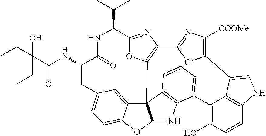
C(=O)(NC1C(=O)NC(C(C)C)C2=NC3=C(C45C6=CC(=CC=C6OC4NC4=C5C=CC=C4C4=C(O)C=CC5=C4C(=CN5)C4=C([COOMe])N=C3O4)C1)O2)C(CC)(O)CC
